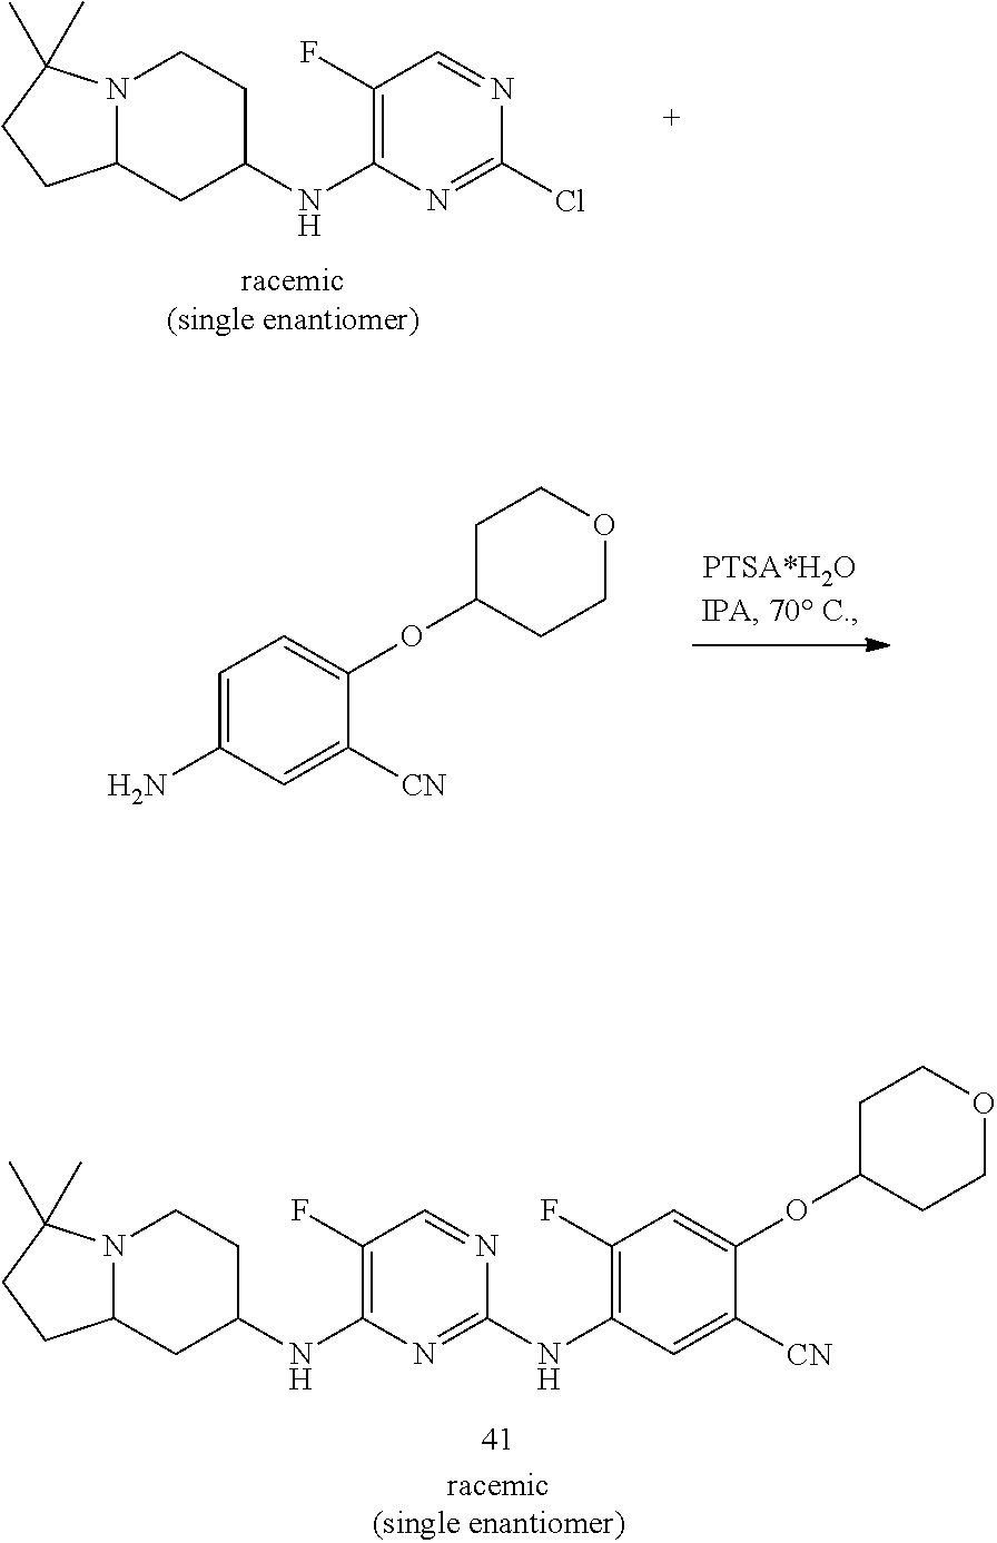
N12C(CC(NC3=C(F)C=NC(Cl)=N3)CC1)CCC2(C)C.C1([CN])=CC(N)=CC=C1OC1CCOCC1.N12C(CC(NC3=C(F)C=NC(NC4=C(F)C=C(OC5CCOCC5)C([CN])=C4)=N3)CC1)CCC2(C)C
